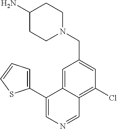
C1(C2=CN=CC3=C(Cl)C=C(CN4CCC(N)CC4)C=C23)=CC=CS1
